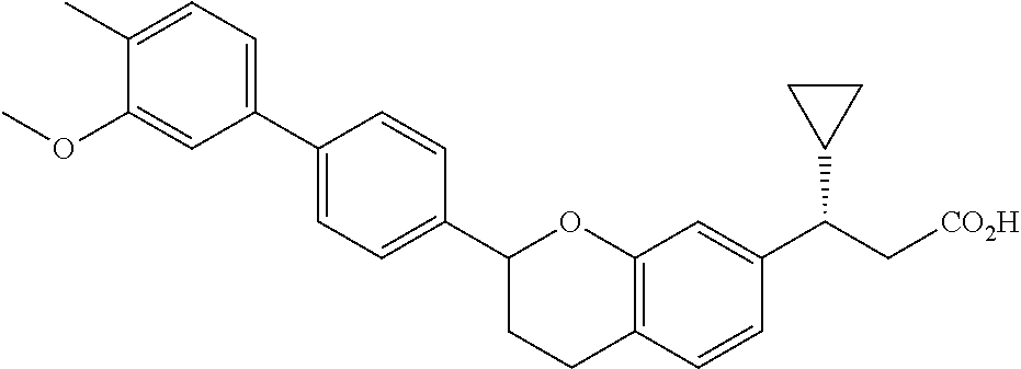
C1(C2=CC=C(C3CCC4=C(O3)C=C(C(C[CO2H])C3CC3)C=C4)C=C2)=CC=C(C)C(OC)=C1
